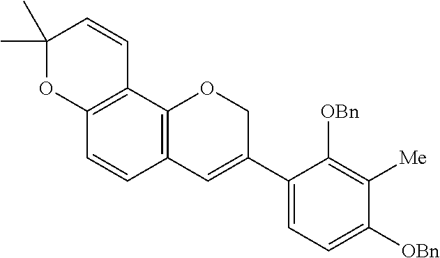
C1(C)(C)OC2=C(C=C1)C1=C(C=C2)C=C(C2=CC=C([OBn])C([Me])=C2[OBn])CO1
